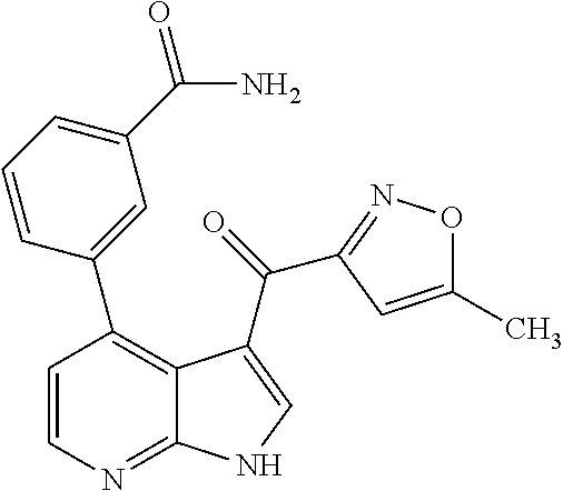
C1(C)=CC(C(=O)C2=CNC3=NC=CC(C4=CC(C(N)=O)=CC=C4)=C32)=NO1
